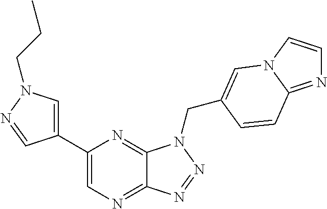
C1=C(C2=CN=C3C(=N2)N(CC2=CN4C=CN=C4C=C2)N=N3)C=NN1CCC
